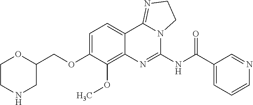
C1(COC2=CC=C3C(=C2OC)N=C(NC(C2=CC=CN=C2)=O)N2C3=NCC2)OCCNC1
